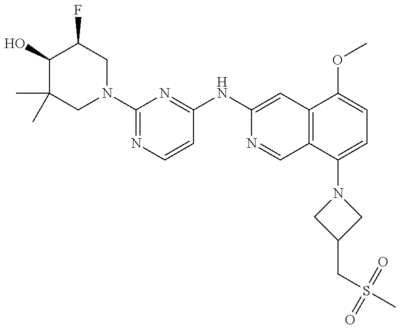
C1(O)C(C)(C)CN(C2=NC=CC(NC3=CC4=C(C=N3)C(N3CC(CS(C)(=O)=O)C3)=CC=C4OC)=N2)CC1F
